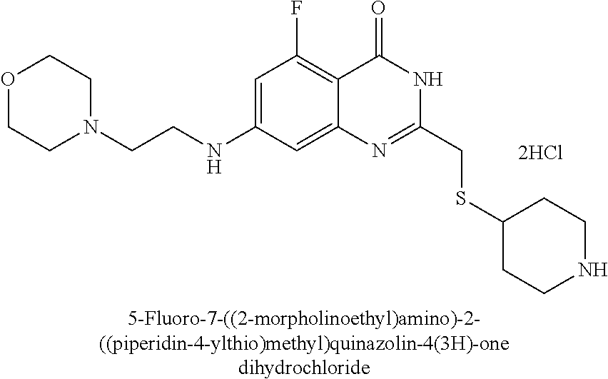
[5-Fluoro-7-((2-morpholinoethyl)amino)-2-((piperidin-4-ylthio)methyl)quinazolin-4(3H)-onedihydrochloride].C1(NCCN2CCOCC2)=CC(F)=C2C(=C1)N=C(CSC1CCNCC1)NC2=O
